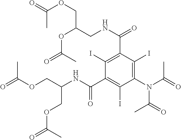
CC(OCC(OC(=O)C)CNC(=O)C1=C(I)C(C(NC(COC(=O)C)COC(=O)C)=O)=C(I)C(N(C(=O)C)C(=O)C)=C1I)=O
